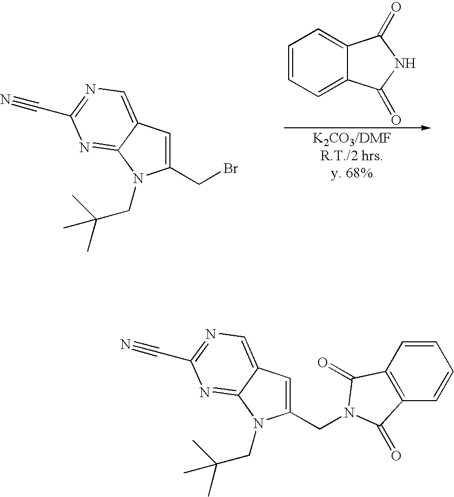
C1(CBr)=CC2=CN=C(C#N)N=C2N1CC(C)(C)C.C1=CC=C2C(=C1)C(=O)NC2=O.C1(CN2C(=O)C3=C(C=CC=C3)C2=O)=CC2=CN=C(C#N)N=C2N1CC(C)(C)C
